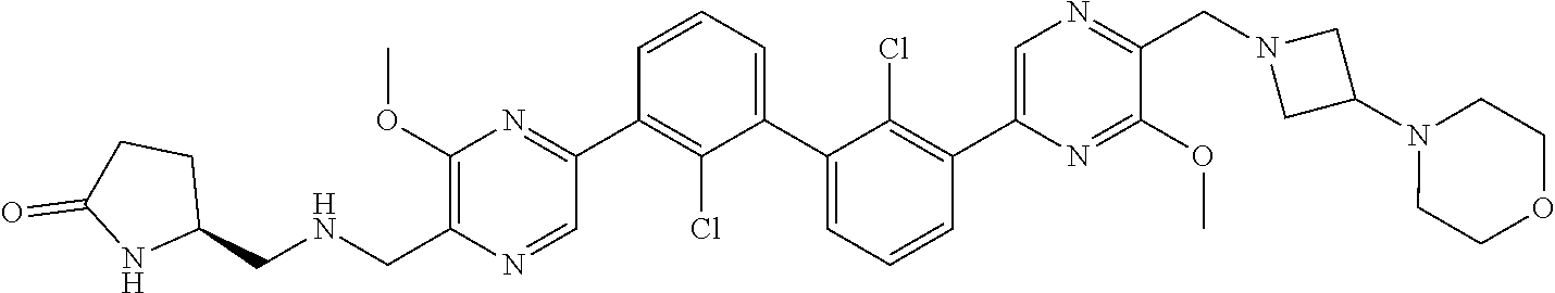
C1(C2=NC(OC)=C(C[HN]CC3CCC(=O)N3)N=C2)=C(Cl)C(C2=CC=CC(C3=CN=C(CN4CC(N5CCOCC5)C4)C(OC)=N3)=C2Cl)=CC=C1
